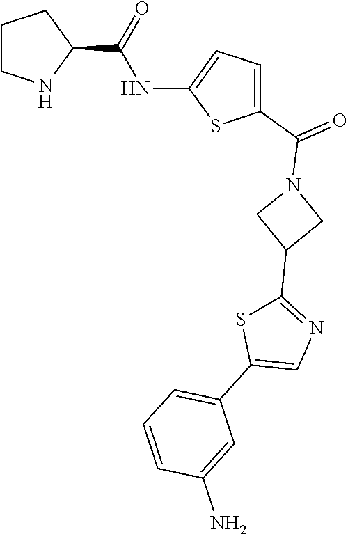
C1CNC(C(=O)NC2=CC=C(C(=O)N3CC(C4=NC=C(C5=CC=CC(N)=C5)S4)C3)S2)C1
